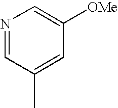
N1=CC(C)=CC([OMe])=C1
